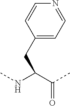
C(C(NC)C(C)=O)C1=CC=NC=C1
